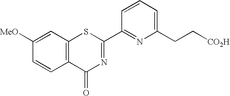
C1([MeO])=CC2=C(C=C1)C(=O)N=C(C1=NC(CC[CO2H])=CC=C1)S2
